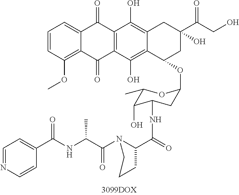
C1=CC(OC)=C2C(=C1)C(=O)C1=C(C2=O)C(O)=C2C(=C1O)CC(C(CO)=O)(O)CC2OC1CC(NC(C2CCCN2C(C(NC(C2=CC=NC=C2)=O)C)=O)=O)C(O)C(C)O1
